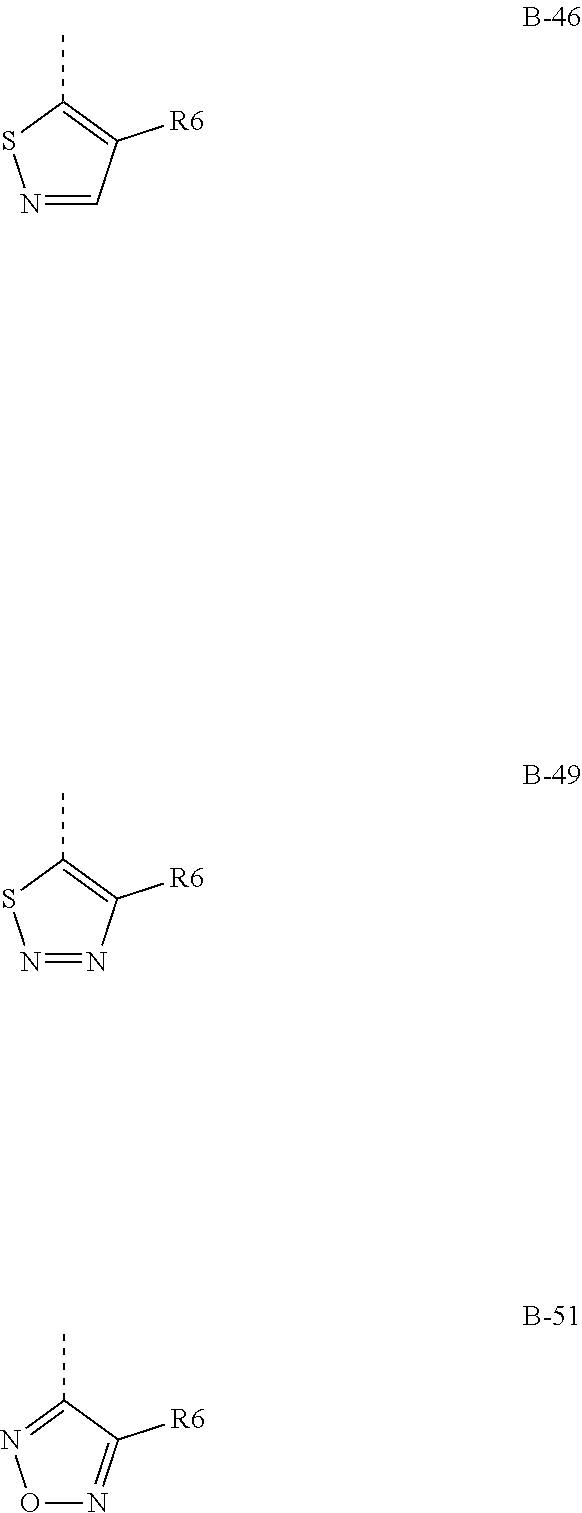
N1=CC([R6])=C(C)S1.N1=NC([R6])=C(C)S1.O1N=C([R6])C(C)=N1
